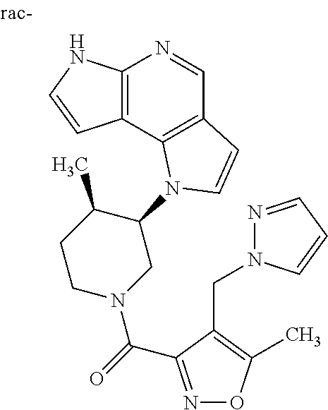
C12=C(C3=C(C=N1)C=CN3C1C(C)CCN(C(=O)C3=NOC(C)=C3CN3N=CC=C3)C1)C=CN2
